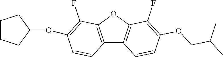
C12=C(OC3=C1C=CC(OCC(C)C)=C3F)C(F)=C(OC1CCCC1)C=C2
